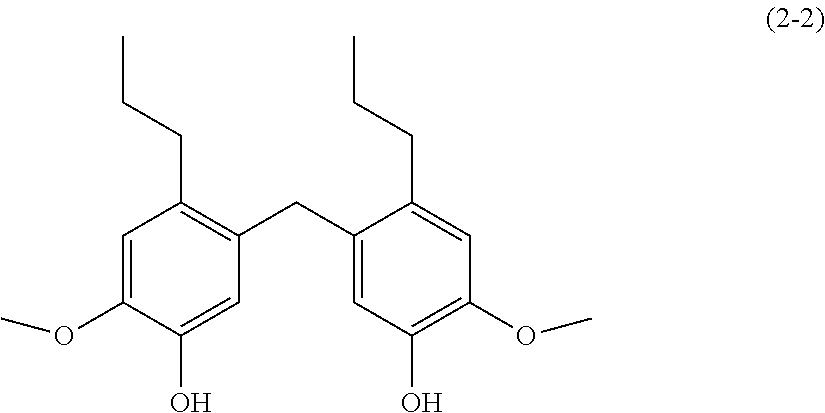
C1=C(OC)C(O)=CC(CC2=CC(O)=C(OC)C=C2CCC)=C1CCC
